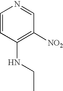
C1=CC(NCC)=C([NO2])C=N1
